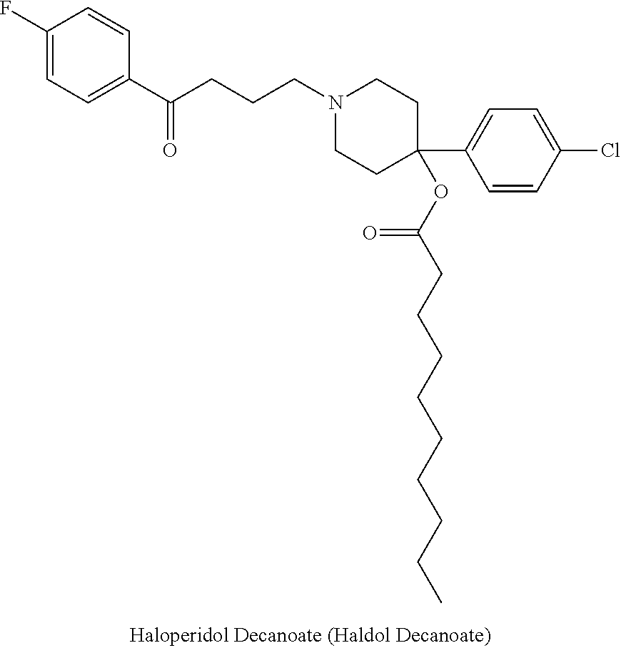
C1=C(F)C=CC(C(CCCN2CCC(C3=CC=C(Cl)C=C3)(OC(CCCCCCCCC)=O)CC2)=O)=C1
